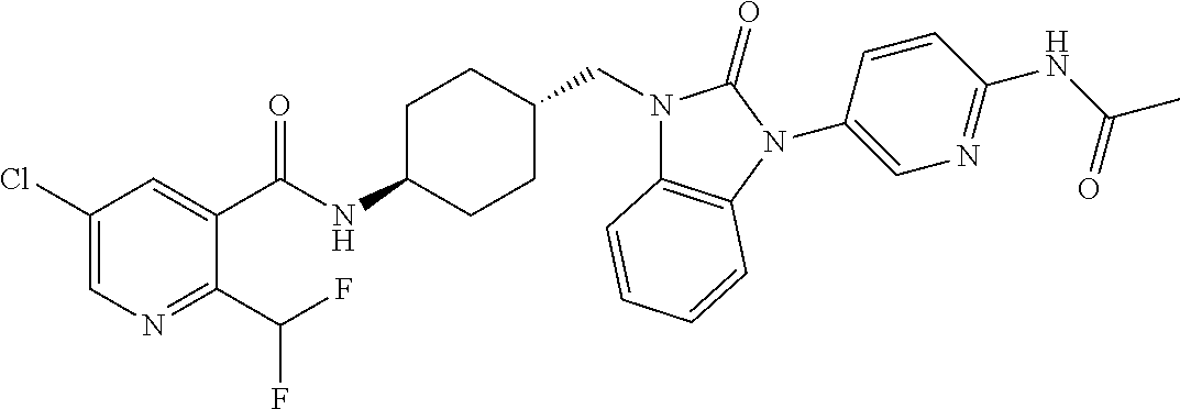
C1(Cl)=CN=C(C(F)F)C(C(NC2CCC(CN3C4=C(N(C5=CN=C(NC(C)=O)C=C5)C3=O)C=CC=C4)CC2)=O)=C1
